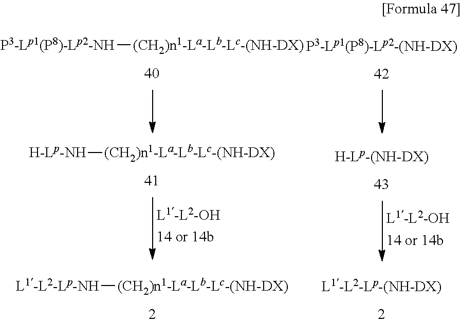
[P3-Lp1(P8)-Lp2-NH][(CH2)n1-La-Lb-Lc-(NH-DX)].[H-Lp-NH][(CH2)n1-La-Lb-Lc-(NH-DX)].[L1-L2-Lp-NH][(CH2)n1-La-Lb-Lc-(NH-DX)]
